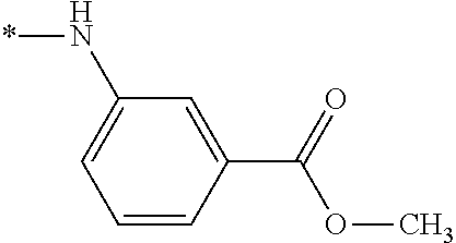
C1=CC(C(OC)=O)=CC(N*)=C1
